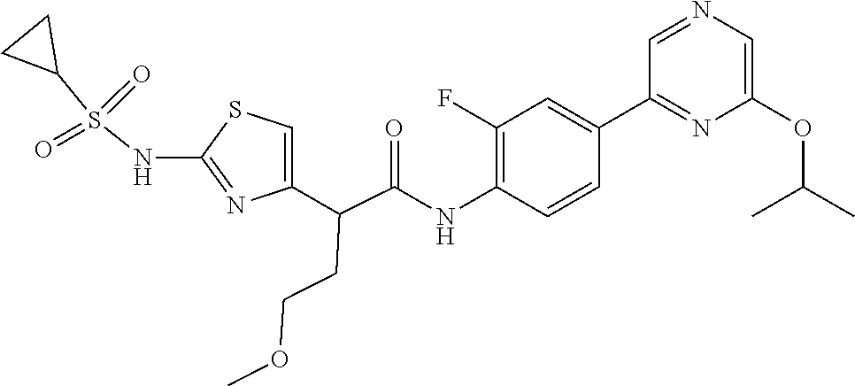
C1=C(C(C(NC2=C(F)C=C(C3=NC(OC(C)C)=CN=C3)C=C2)=O)CCOC)N=C(NS(C2CC2)(=O)=O)S1
